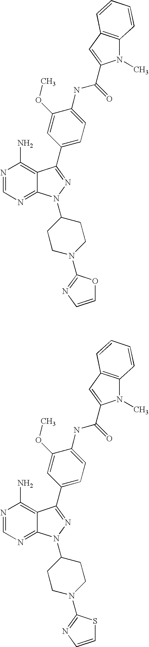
N1=CN=C2C(=C1N)C(C1=CC=C(NC(=O)C3=CC4=C(N3C)C=CC=C4)C(OC)=C1)=NN2C1CCN(C2=NC=CS2)CC1.N1=CN=C2C(=C1N)C(C1=CC=C(NC(=O)C3=CC4=C(N3C)C=CC=C4)C(OC)=C1)=NN2C1CCN(C2=NC=CO2)CC1
